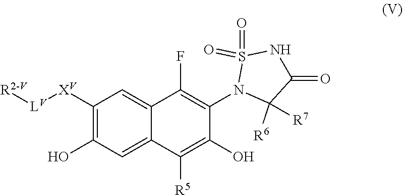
O=S1(=O)NC(=O)C([R7])([R6])N1C1=C(F)C2=CC([XV][LV][R2-V])=C(O)C=C2C([R5])=C1O
